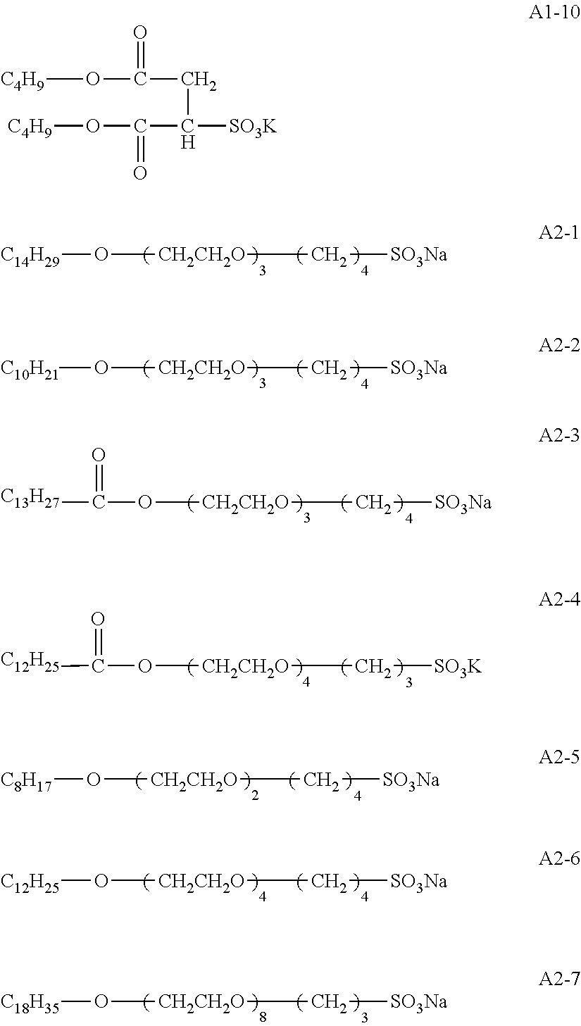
[C14H29]O[CH2CH2O]C[SO3Na].[C10H21]O[CH2CH2O]C[SO3Na].[C13H27]C(O[CH2CH2O]C[SO3Na])=O.[C12H25]C(O[CH2CH2O]C[SO3K])=O.[C8H17]O[CH2CH2O]C[SO3Na].[C12H25]O[CH2CH2O]C[SO3Na].[C18H35]O[CH2CH2O]C[SO3Na].[C4H9]OC(CC([SO3K])C(O[C4H9])=O)=O
